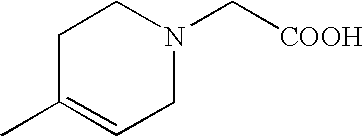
C1C(C)=CCN(C[COOH])C1
